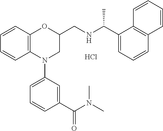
C1=CC2=C(C=C1)N(C1=CC=CC(C(N(C)C)=O)=C1)CC(CNC(C1=CC=CC3=C1C=CC=C3)C)O2.Cl
